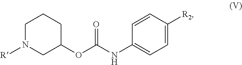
O=C(NC1=CC=C([R2])C=C1)OC1CCCN([R])C1
